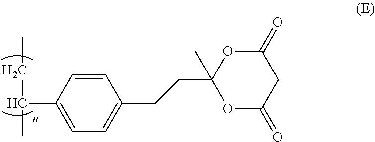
C1=CC(C(CC)C)=CC=C1CCC1(C)OC(=O)CC(=O)O1
